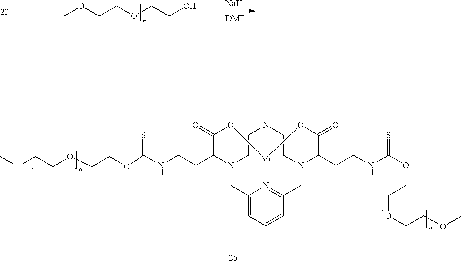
[Na].C(O)COCCOC.[DMF].C1(CCNC(=S)OCCOCCOC)C(=O)O[Mn]OC(=O)C(CCNC(OCCOCCOC)=S)N2CC3=NC(=CC=C3)CN1CCN(C)CC2
